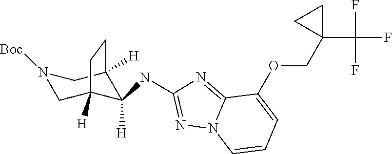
N1([Boc])CC2([H])C(NC3=NN4C(=N3)C(OCC3(C(F)(F)F)CC3)=CC=C4)([H])C([H])(C1)CC2
